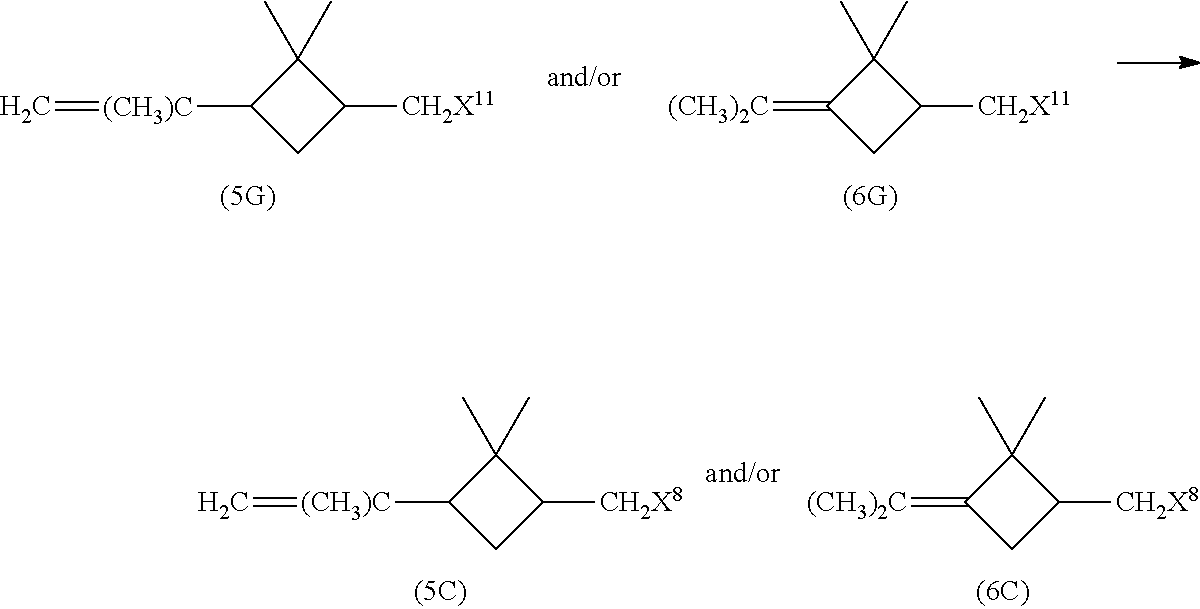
C1C([CH2X8])C(C)(C)C1[(CH3)C]=C.C1C([CH2X8])C(C)(C)C1=[(CH3)2C].C1C([CH2X11])C(C)(C)C1[(CH3)C]=C.C1C([CH2X11])C(C)(C)C1=[(CH3)2C]
